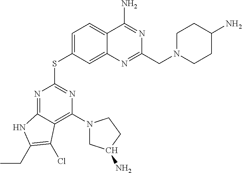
C1=C(SC2=NC(N3CC(N)CC3)=C3C(=N2)NC(CC)=C3Cl)C=C2C(=C1)C(N)=NC(CN1CCC(N)CC1)=N2
